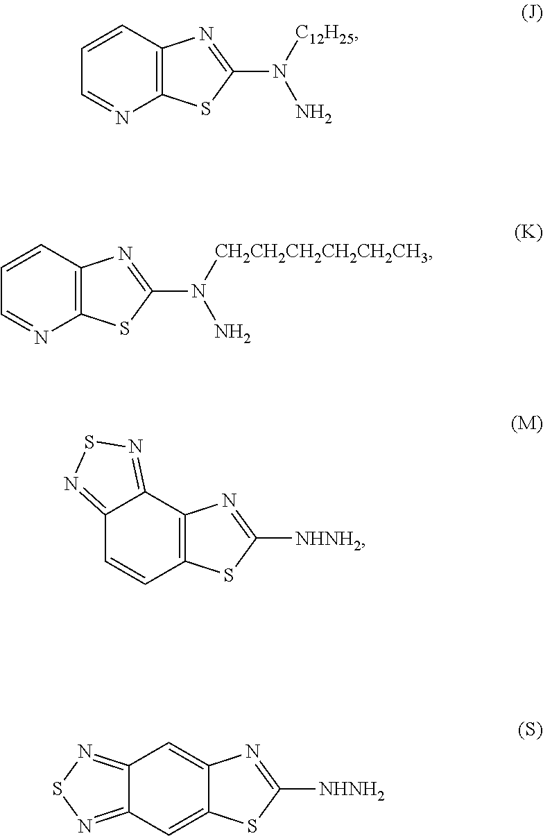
C1=CC2=C(N=C1)SC(N([C12H25])N)=N2.C1=CC2=C(N=C1)SC(N([CH2CH2CH2CH2CH2CH3])N)=N2.C12=NSN=C1C1=C(C=C2)SC([NHNH2])=N1.C12=NSN=C1C=C1C(=C2)N=C([NHNH2])S1
